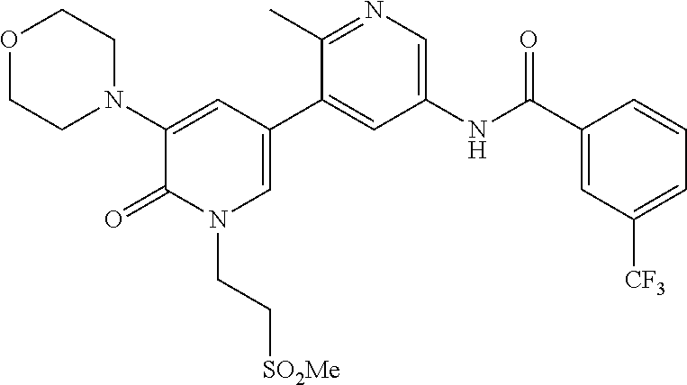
O1CCN(C2=CC(C3=CC(NC(C4=CC([CF3])=CC=C4)=O)=CN=C3C)=CN(CC[SO2Me])C2=O)CC1
